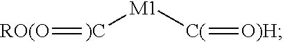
[)C]([M1][C(]=[O)H])=[RO(O]
